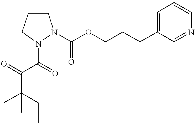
CC(CC)(C)C(=O)C(=O)N1CCCN1C(OCCCC1=CC=CN=C1)=O
